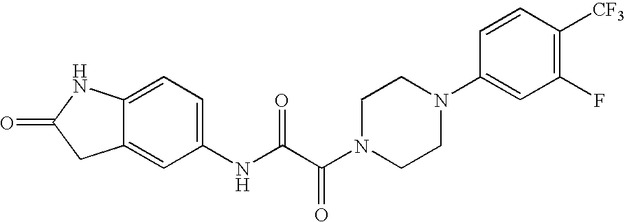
O=C1CC2=CC(NC(C(N3CCN(C4=CC(F)=C([CF3])C=C4)CC3)=O)=O)=CC=C2N1
